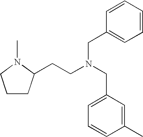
C1CC(CCN(CC2=CC=CC(C)=C2)CC2=CC=CC=C2)N(C)C1
